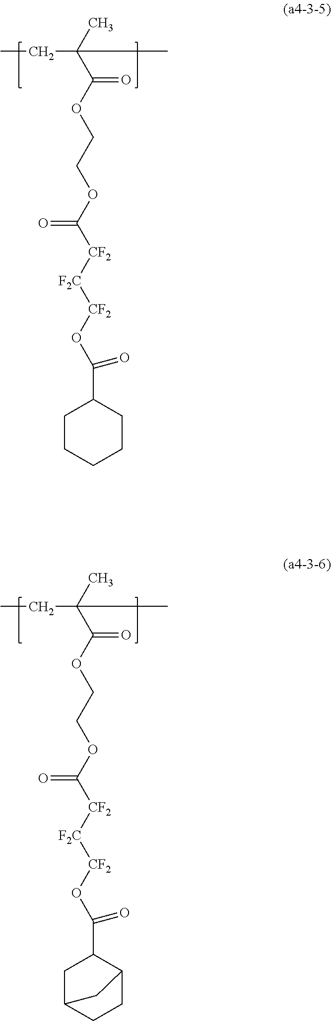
CCC(C(OCCOC([CF2][F2C][CF2]OC(=O)C1CCCCC1)=O)=O)(C)C.CCC(C(OCCOC([CF2][F2C][CF2]OC(=O)C1CC2CCC1C2)=O)=O)(C)C
